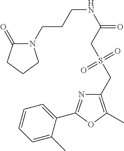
C1=CC=C(C)C(C2=NC(CS(CC(NCCCN3C(=O)CCC3)=O)(=O)=O)=C(C)O2)=C1
